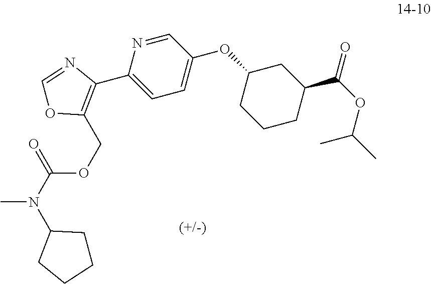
C1=NC(C2=C(COC(N(C)C3CCCC3)=O)OC=N2)=CC=C1OC1CCCC(C(OC(C)C)=O)C1
